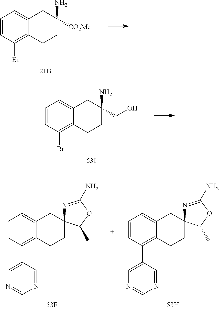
C1=CC(Br)=C2C(=C1)CC(N)([CO2Me])CC2.C1=CC(Br)=C2C(=C1)CC(N)(CO)CC2.C1=CC(C2=CN=CN=C2)=C2C(=C1)CC1(CC2)N=C(N)OC1C.C1=CC(C2=CN=CN=C2)=C2C(=C1)CC1(CC2)N=C(N)OC1C
